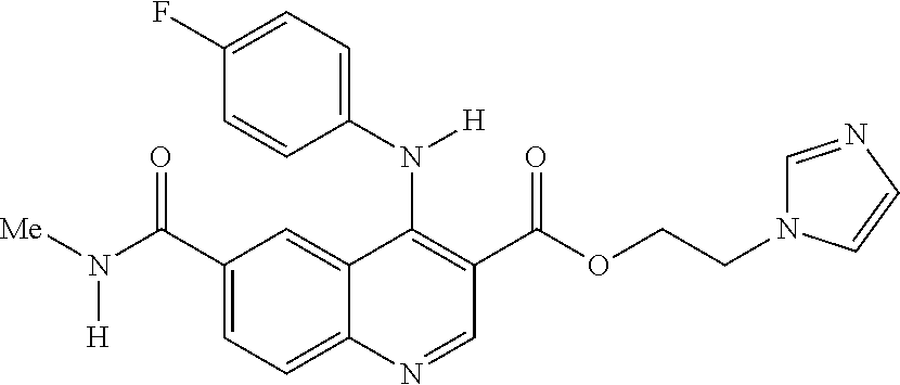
C1(N([H])C2=C(C(OCCN3C=NC=C3)=O)C=NC3=CC=C(C(N([Me])[H])=O)C=C23)=CC=C(F)C=C1
